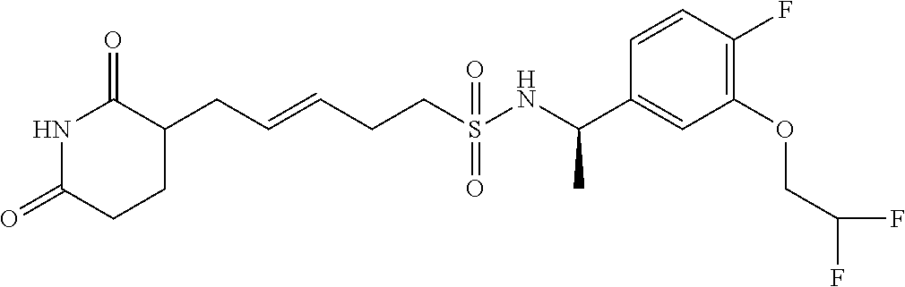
N1C(=O)CCC(CC=CCCS(NC(C2=CC(OCC(F)F)=C(F)C=C2)C)(=O)=O)C1=O
